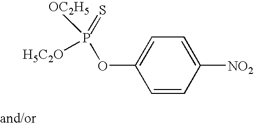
C1=CC([NO2])=CC=C1OP([H5C2O])(=S)[OC2H5]
